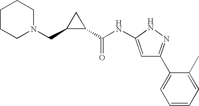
C1CCN(CC2C(C(NC3=CC(C4=CC=CC=C4C)=NN3)=O)C2)CC1
